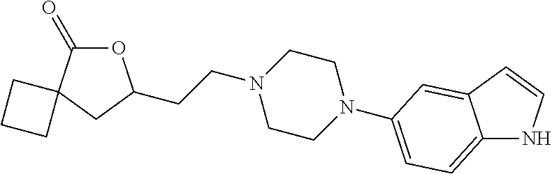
C(CN1CCN(C2=CC=C3NC=CC3=C2)CC1)C1OC(=O)C2(C1)CCC2
